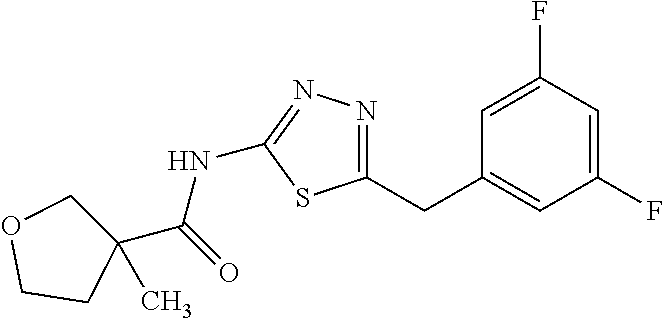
C1=C(F)C=C(F)C=C1CC1=NN=C(NC(C2(C)COCC2)=O)S1
